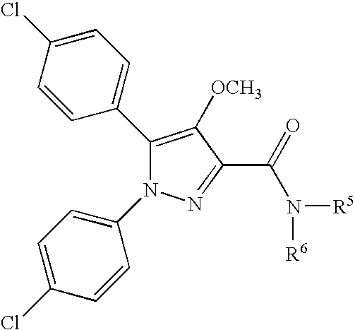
C1(C2=CC=C(Cl)C=C2)=C([OCH3])C(C(=O)N([R5])[R6])=NN1C1=CC=C(Cl)C=C1
